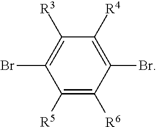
C1([R5])=C([R6])C(Br)=C([R4])C([R3])=C1Br
